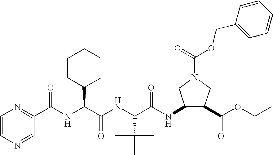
C1=CN=CC(C(NC(C(NC(C(NC2C(C(OCC)=O)CN(C(=O)OCC3=CC=CC=C3)C2)=O)C(C)(C)C)=O)C2CCCCC2)=O)=N1
